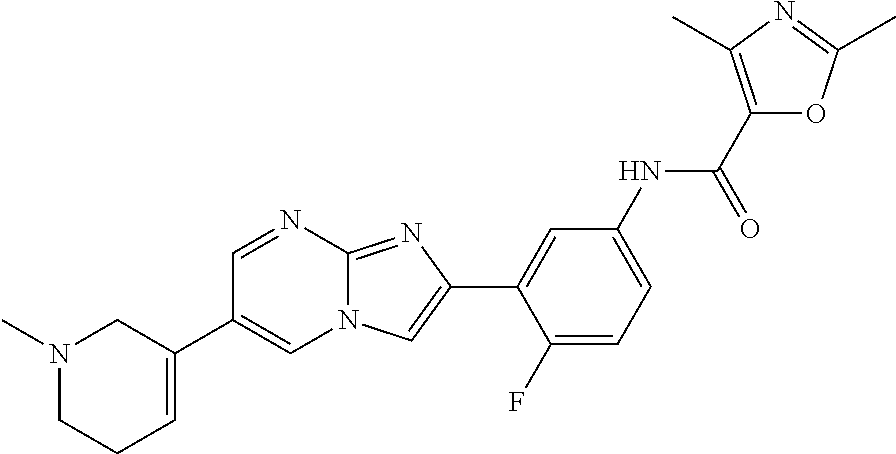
C1=NC2=NC(C3=CC(NC(C4=C(C)N=C(C)O4)=O)=CC=C3F)=CN2C=C1C1=CCCN(C)C1
